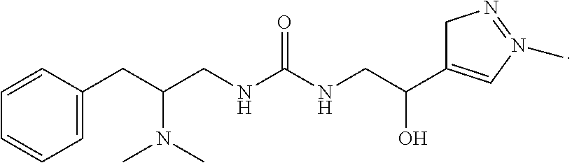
C1=CC(CC(CNC(NCC(C2=CN(C)=NC2)O)=O)N(C)C)=CC=C1
